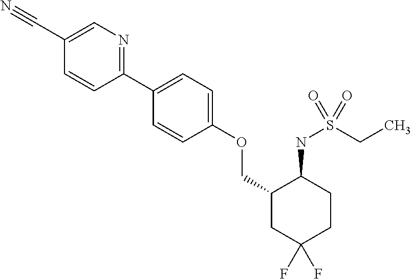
C1(C#N)=CN=C(C2=CC=C(OCC3CC(F)(F)CCC3NS(CC)(=O)=O)C=C2)C=C1
